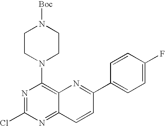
C12=C(N3CCN([Boc])CC3)N=C(Cl)N=C1C=CC(C1=CC=C(F)C=C1)=N2
